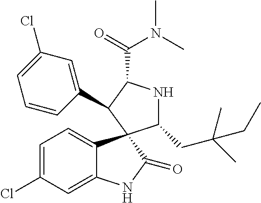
C1=C(Cl)C=C2C(=C1)C1(C(=O)N2)C(CC(C)(C)CC)NC(C(=O)N(C)C)C1C1=CC(Cl)=CC=C1
